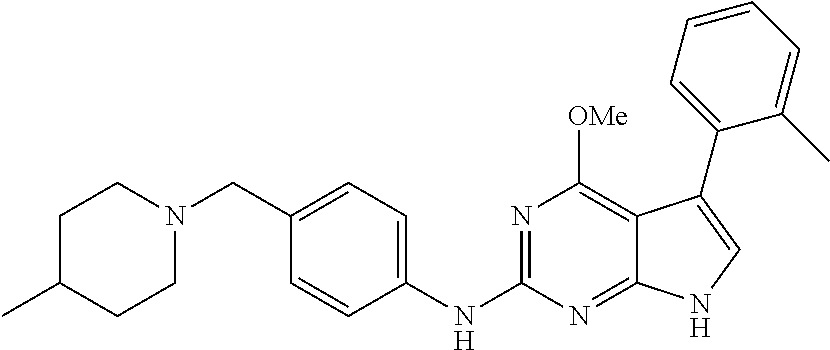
C1C(C)CCN(CC2=CC=C(NC3=NC([OMe])=C4C(=N3)NC=C4C3=CC=CC=C3C)C=C2)C1
